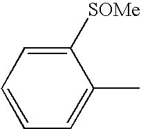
C1([SOMe])=CC=CC=C1C
